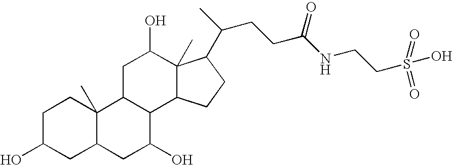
C1C(O)CC2C(C)(C1)C1C(C3CCC(C(C)CCC(NCCS(=O)(=O)O)=O)C3(C)C(O)C1)C(O)C2
